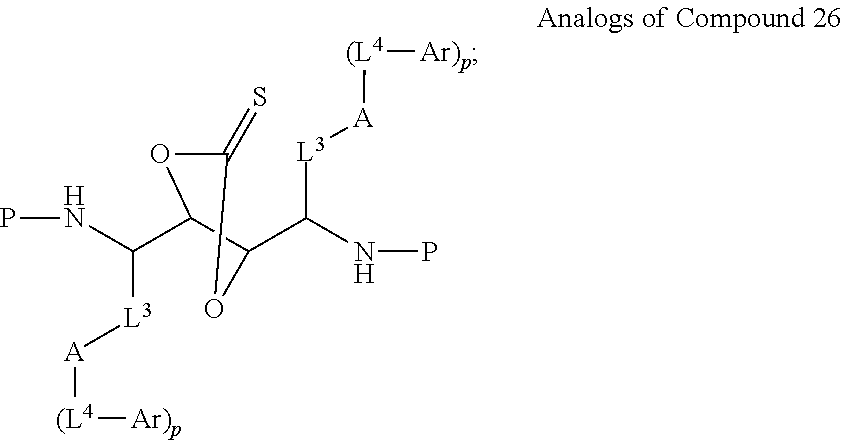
PNC([L3][A][(L4][Ar)p])C1OC(=S)OC1C([L3][A][(L4][Ar)p])NP
